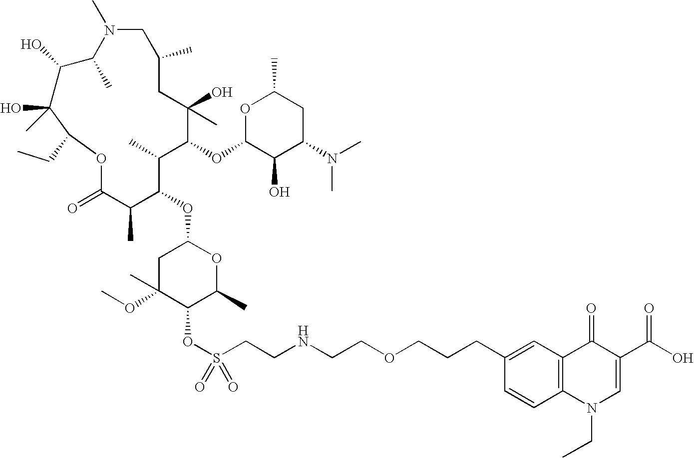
C1C(OC)(C)C(OS(CCNCCOCCCC2=CC3=C(C=C2)N(CC)C=C(C(O)=O)C3=O)(=O)=O)C(C)OC1OC1C(C)C(=O)OC(CC)C(O)(C)C(O)C(C)N(C)CC(C)CC(C)(O)C(OC2C(O)C(N(C)C)CC(C)O2)C1C
